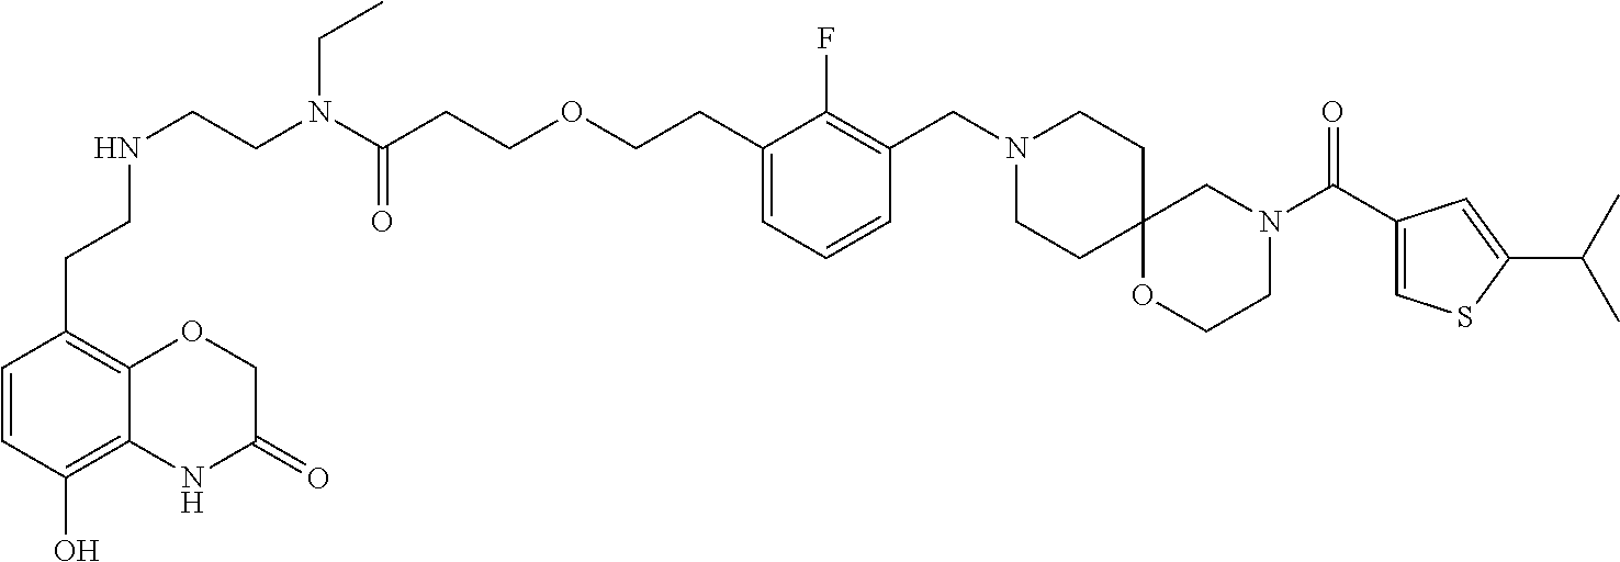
C1=CC(O)=C2C(=C1CCNCCN(C(CCOCCC1=CC=CC(CN3CCC4(CC3)OCCN(C(=O)C3=CSC(C(C)C)=C3)C4)=C1F)=O)CC)OCC(=O)N2
